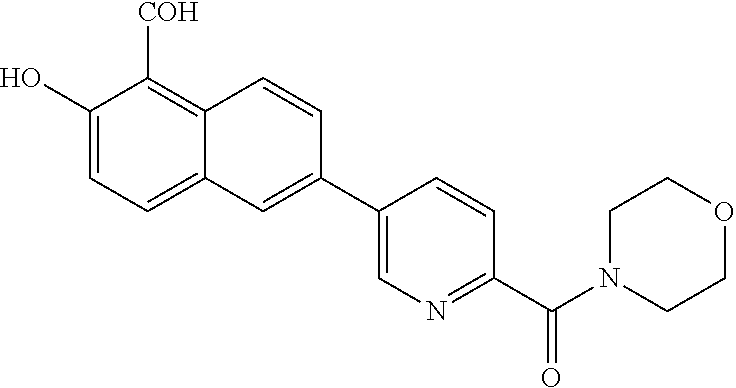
C1(O)=CC=C2C(=C1[COH])C=CC(C1=CN=C(C(N3CCOCC3)=O)C=C1)=C2
